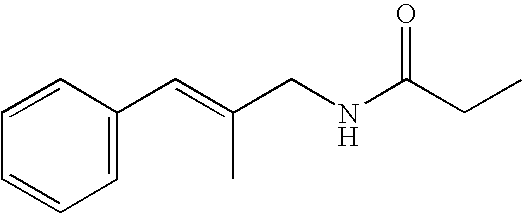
C1=CC=CC=C1C=C(CNC(CC)=O)C
